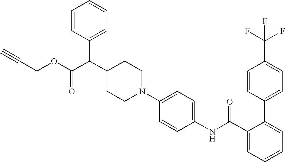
C1=C(C(F)(F)F)C=CC(C2=CC=CC=C2C(NC2=CC=C(N3CCC(C(C4=CC=CC=C4)C(OCC#C)=O)CC3)C=C2)=O)=C1
